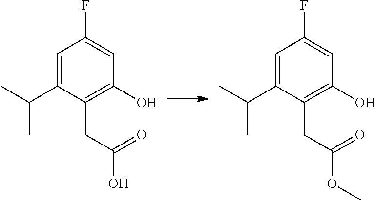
OC(CC1=C(O)C=C(F)C=C1C(C)C)=O.O(C(CC1=C(O)C=C(F)C=C1C(C)C)=O)C
